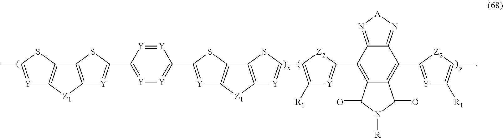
C12=C(SC(C3=C([R1])[Y]=C(C4=C5C(=C(C6=[Y]C([R1])=C(C)[Z2]6)C6=N[A]N=C46)C(=O)N([R])C5=O)[Z2]3)=[Y]1)C1=C([Z1]2)[Y]=C(C2=[Y][Y]=C(C3=[Y]C4=C(S3)C3=C([Z1]4)[Y]=C(C)S3)[Y]=[Y]2)S1
